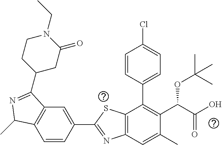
C1=CC(C2=NC3=C(S2)C(C2=CC=C(Cl)C=C2)=C(C(C(O)=O)OC(C)(C)C)C(C)=C3)=CC2=C1C(C)N=C2C1CC(=O)N(CC)CC1
